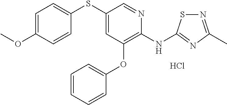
Cl.C1(SC2=CC(OC3=CC=CC=C3)=C(NC3=NC(C)=NS3)N=C2)=CC=C(OC)C=C1
